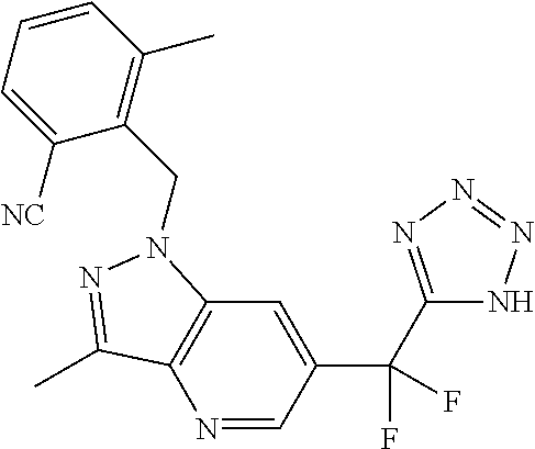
N1=CC(C(C2=NN=NN2)(F)F)=CC2=C1C(C)=NN2CC1=C(C)C=CC=C1[NC]
